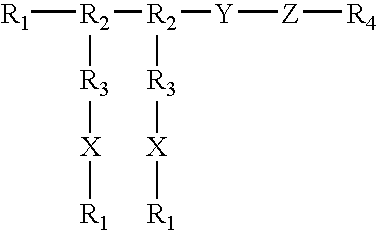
[R1][R2]([R2]([R3][X][R1])[Y][Z][R4])[R3][X][R1]
